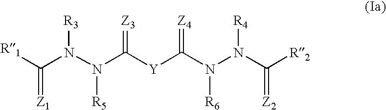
C(N(N(C([Y]C(N(N(C([R2])=[Z2])[R4])[R6])=[Z4])=[Z3])[R5])[R3])([R1])=[Z1]
